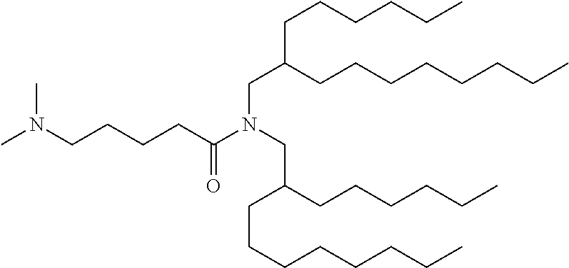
CN(CCCCC(N(CC(CCCCCC)CCCCCCCC)CC(CCCCCC)CCCCCCCC)=O)C
